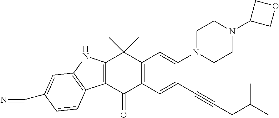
C12=C(C(=O)C3=C(C1(C)C)C=C(N1CCN(C4COC4)CC1)C(C#CCC(C)C)=C3)C1=C(N2)C=C(C#N)C=C1
